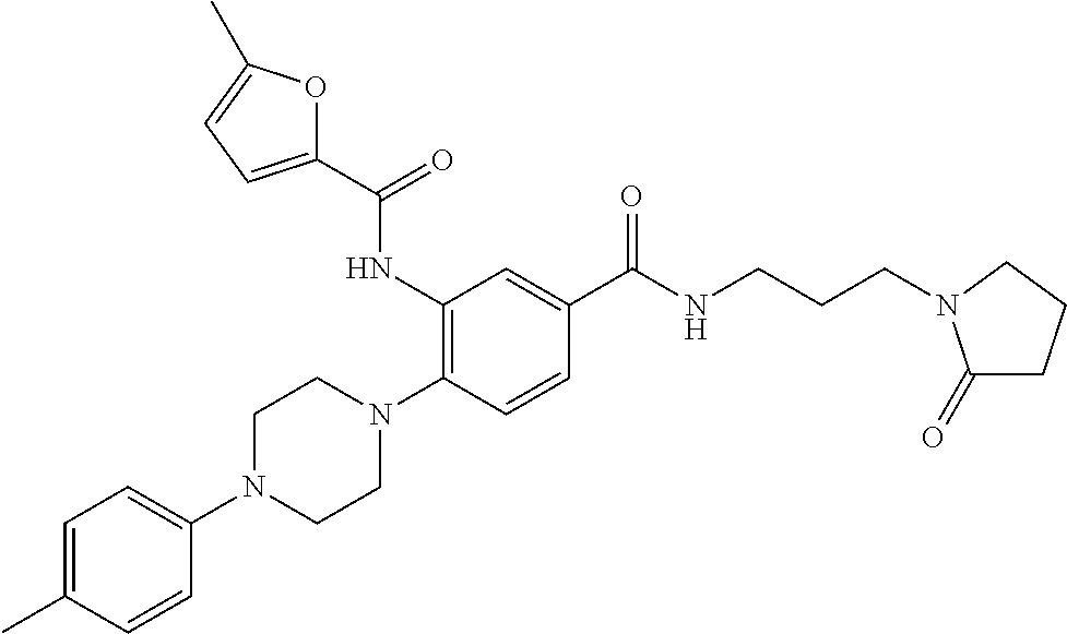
C1=C(C)C=CC(N2CCN(C3=C(NC(=O)C4=CC=C(C)O4)C=C(C(=O)NCCCN4C(=O)CCC4)C=C3)CC2)=C1
